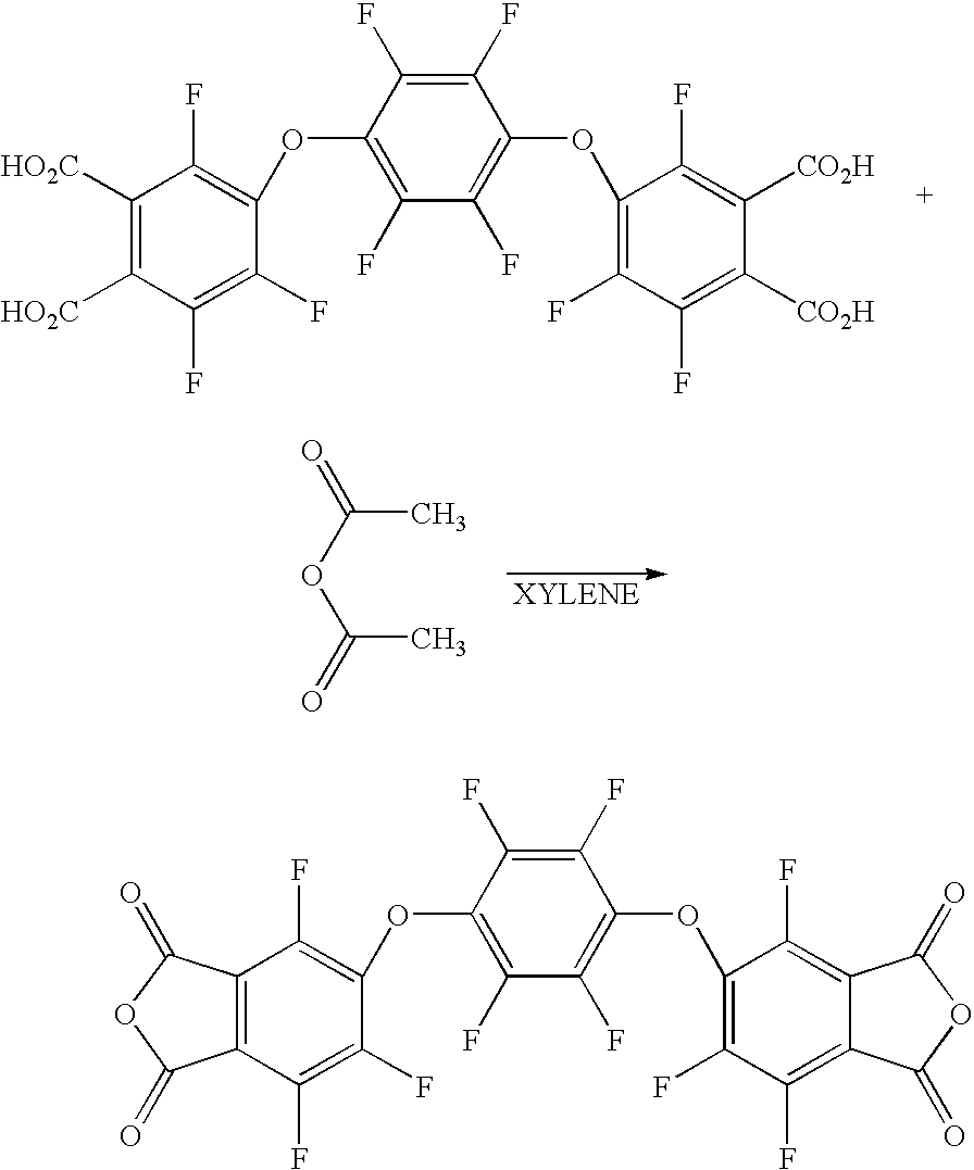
C1([HO2C])=C([HO2C])C(F)=C(F)C(OC2=C(F)C(F)=C(OC3=C(F)C(F)=C([CO2H])C([CO2H])=C3F)C(F)=C2F)=C1F.O(C(=O)C)C(=O)C.C12=C(C(F)=C(F)C(OC3=C(F)C(F)=C(OC4=C(F)C(F)=C5C(=C4F)C(=O)OC5=O)C(F)=C3F)=C1F)C(=O)OC2=O
